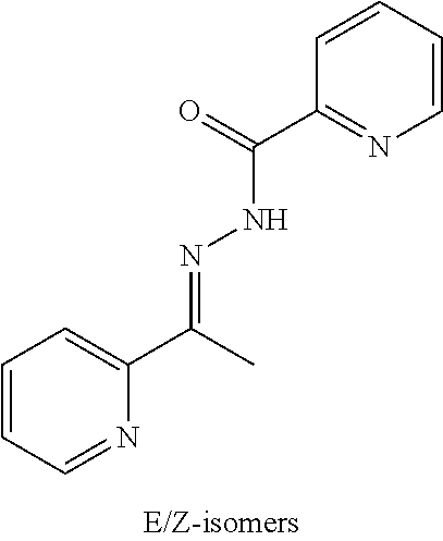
C1=CC=NC(C(=NNC(C2=NC=CC=C2)=O)C)=C1
